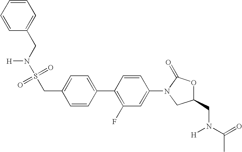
C1=CC(CN(S(CC2=CC=C(C3=C(F)C=C(N4CC(CN(C(=O)C)[H])OC4=O)C=C3)C=C2)(=O)=O)[H])=CC=C1
